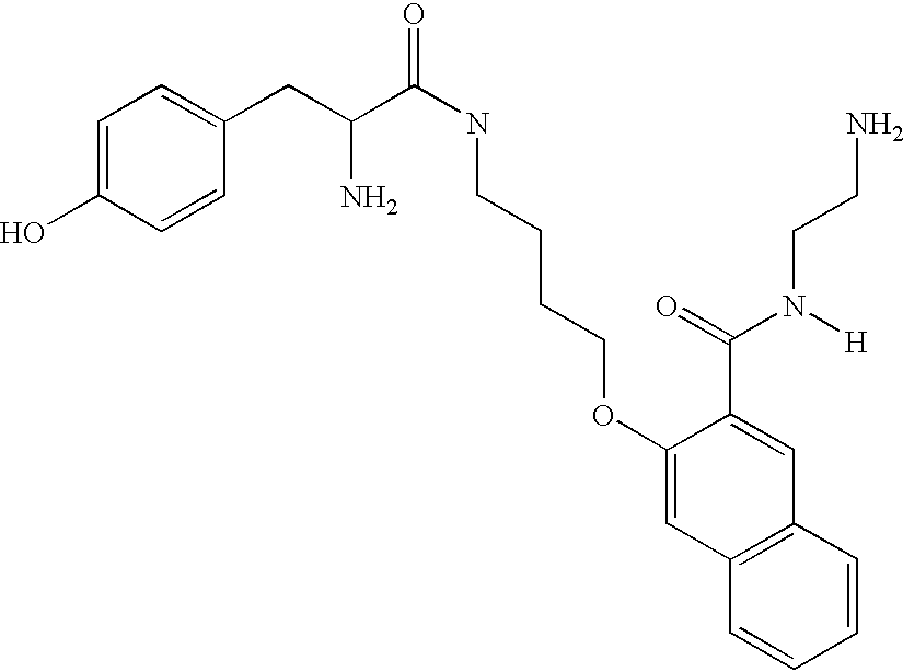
C1=C(O)C=CC(CC(C(NCCCCOC2=CC3=C(C=C2C(=O)N([H])CCN)C=CC=C3)=O)N)=C1
